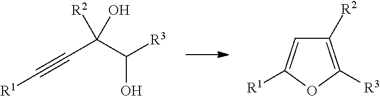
C(C(C([R3])O)([R2])O)#C[R1].C1([R2])=C([R3])OC([R1])=C1
